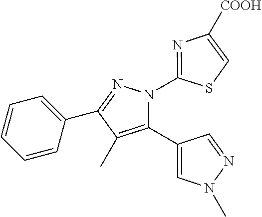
C1=CC=C(C2=NN(C3=NC([COOH])=CS3)C(C3=CN(C)N=C3)=C2C)C=C1
